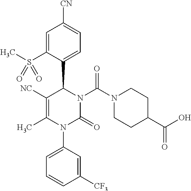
C1=C(S(C)(=O)=O)C(C2N(C(N3CCC(C(O)=O)CC3)=O)C(=O)N(C3=CC=CC([CF3])=C3)C(C)=C2[NC])=CC=C1[CN]
